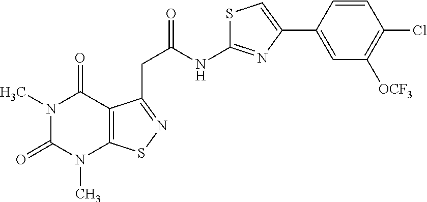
N1(C)C(=O)N(C)C2=C(C1=O)C(CC(=O)NC1=NC(C3=CC([OCF3])=C(Cl)C=C3)=CS1)=NS2
